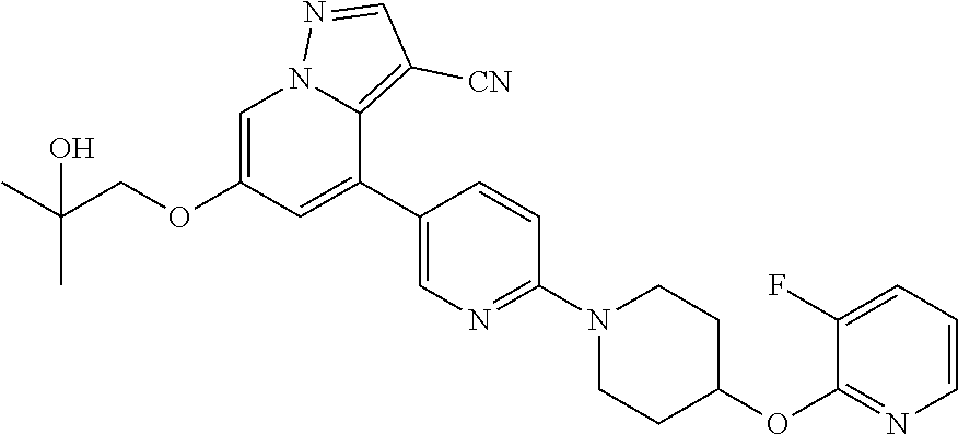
C1(OCC(C)(C)O)=CN2C(=C([CN])C=N2)C(C2=CN=C(N3CCC(OC4=NC=CC=C4F)CC3)C=C2)=C1
